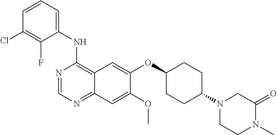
C1=CC=C(NC2=C3C(=NC=N2)C=C(OC)C(OC2CCC(N4CCN(C)C(=O)C4)CC2)=C3)C(F)=C1Cl
